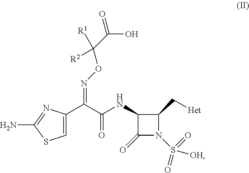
C1=C(C(C(NC2C(=O)N(S(=O)(=O)[OH])C2C[Het])=O)=NOC([R2])(C(=O)O)[R1])N=C(N)S1
